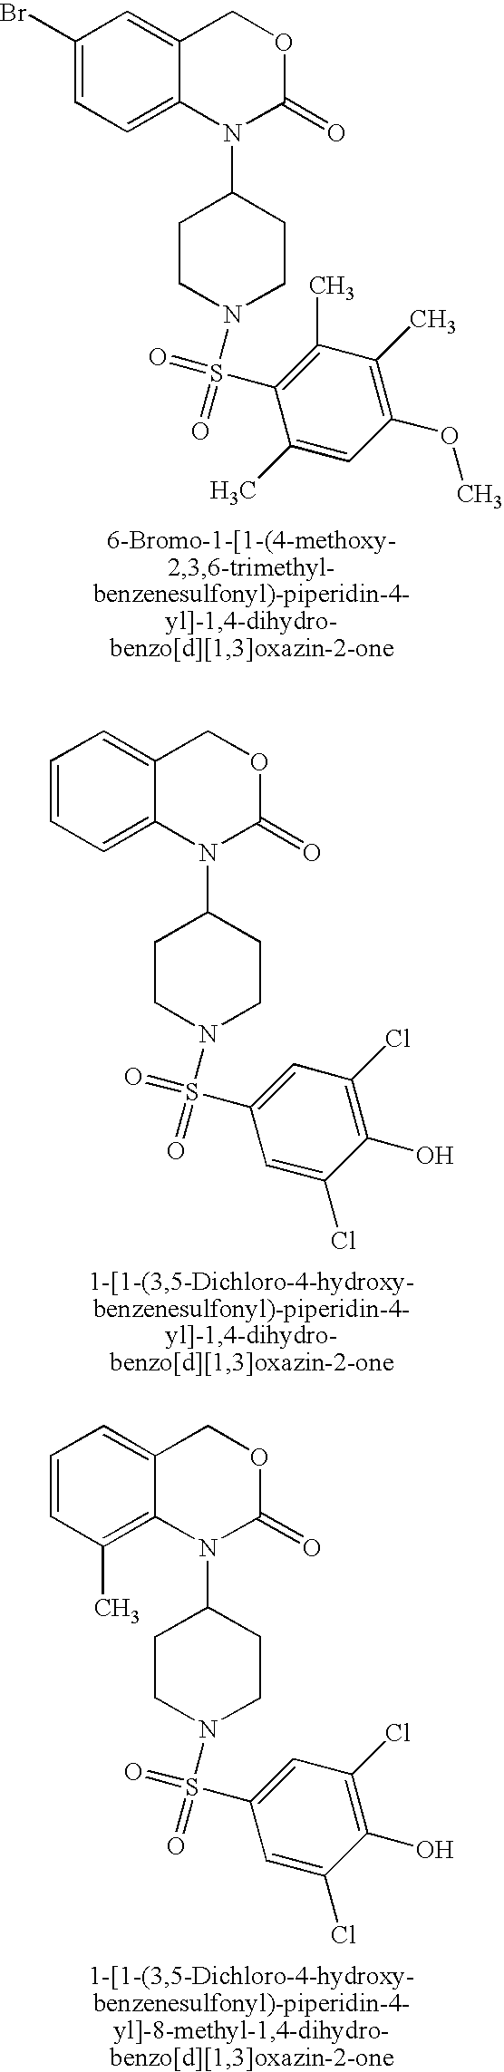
C1(Br)=CC=C2C(=C1)COC(=O)N2C1CCN(S(C2=C(C)C(C)=C(OC)C=C2C)(=O)=O)CC1.C1=CC=C2C(=C1)COC(=O)N2C1CCN(S(C2=CC(Cl)=C(O)C(Cl)=C2)(=O)=O)CC1.C1=CC(C)=C2C(=C1)COC(=O)N2C1CCN(S(C2=CC(Cl)=C(O)C(Cl)=C2)(=O)=O)CC1
